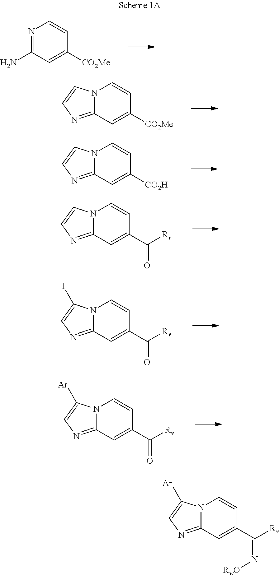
N1=C(N)C=C([CO2Me])C=C1.N12C(=NC=C1)C=C([CO2Me])C=C2.N12C(=NC=C1)C=C([CO2H])C=C2.N12C(=NC=C1)C=C(C([Rv])=O)C=C2.N12C(=NC=C1I)C=C(C([Rv])=O)C=C2.N12C(=NC=C1[Ar])C=C(C([Rv])=O)C=C2.N12C(=NC=C1[Ar])C=C(C([Rv])=N[RwO])C=C2
